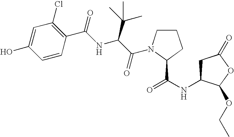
C1C(NC(=O)C2N(C(C(NC(C3=C(Cl)C=C(O)C=C3)=O)C(C)(C)C)=O)CCC2)C(OCC)OC1=O
